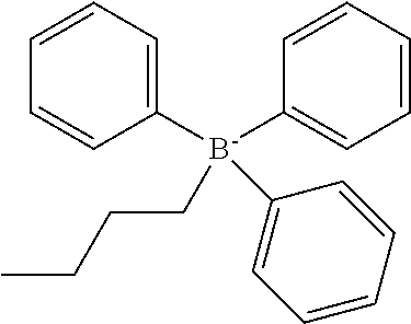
C(CCC)[B-](C1=CC=CC=C1)(C1=CC=CC=C1)C1=CC=CC=C1
